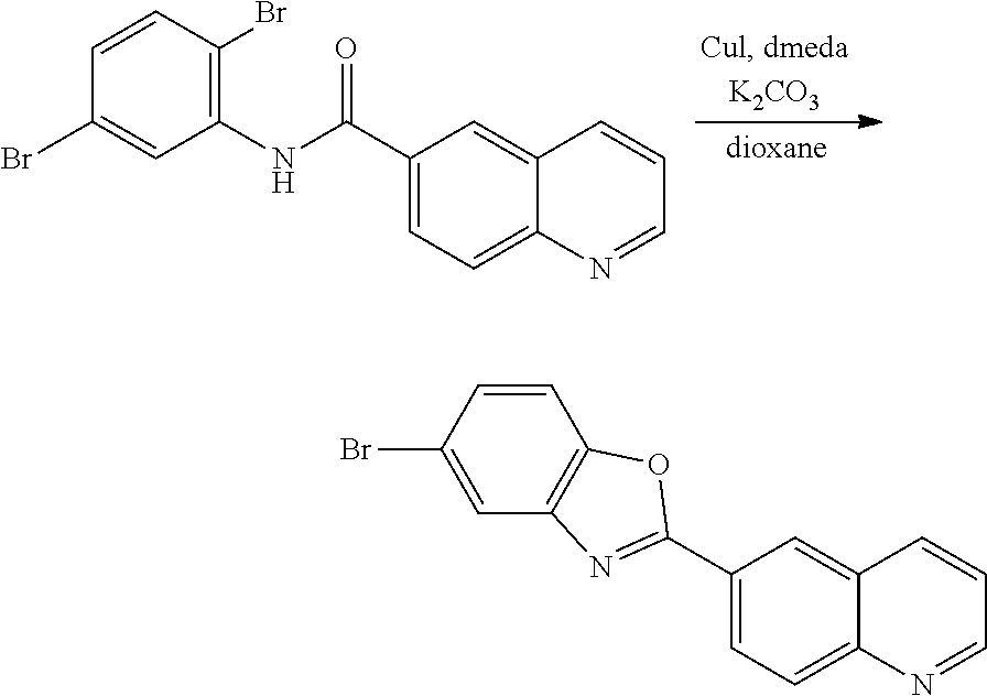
C1=CC(Br)=CC(NC(=O)C2=CC=C3C(=C2)C=CC=N3)=C1Br.C1(Br)=CC2=C(C=C1)OC(C1=CC=C3C(=C1)C=CC=N3)=N2
